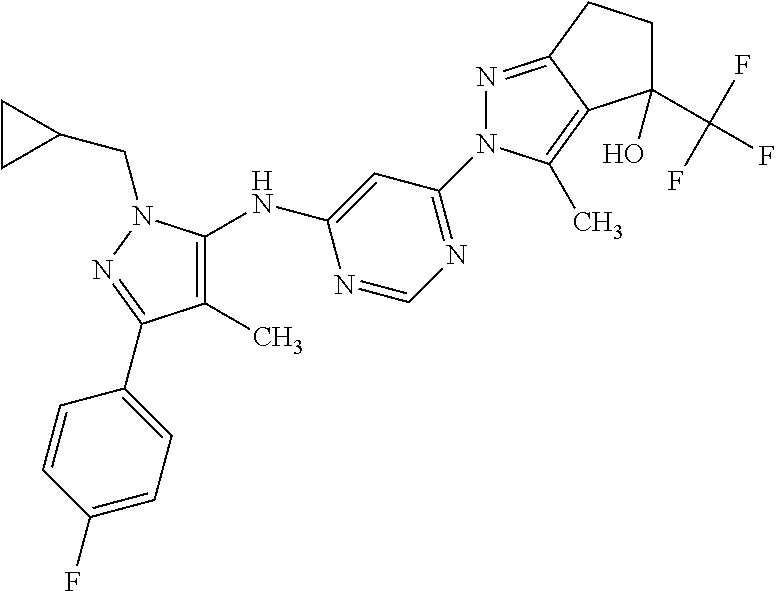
N1=C2C(=C(C)N1C1=NC=NC(NC3=C(C)C(C4=CC=C(F)C=C4)=NN3CC3CC3)=C1)C(O)(C(F)(F)F)CC2
